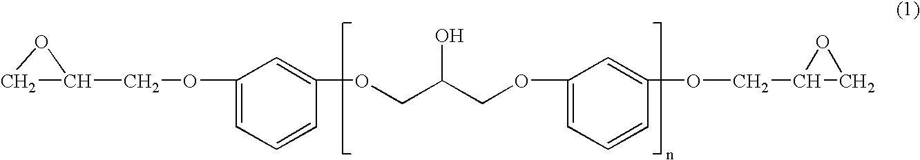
C1C(COC2=CC=CC(OCC(COC3=CC=CC(OCC4CO4)=C3)O)=C2)O1
